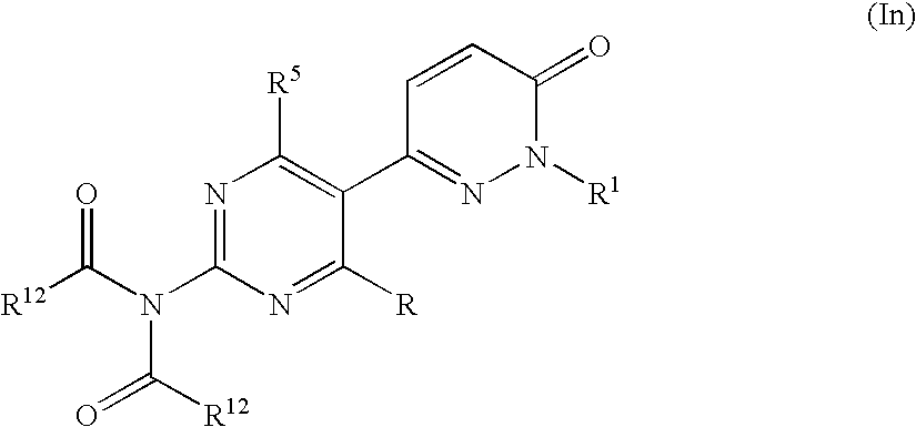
N1=C(N(C([R12])=O)C([R12])=O)N=C([R])C(C2=NN([R1])C(=O)C=C2)=C1[R5]
